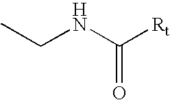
C(NC([Rt])=O)C
